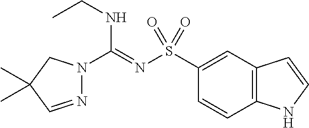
C1(S(N=C(NCC)N2N=CC(C)(C)C2)(=O)=O)=CC2=C(C=C1)NC=C2
